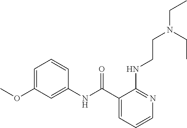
C1=CC=C(C(NC2=CC(OC)=CC=C2)=O)C(NCCN(CC)CC)=N1
